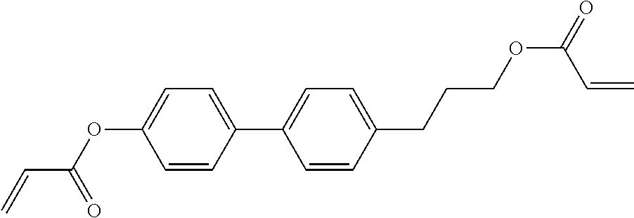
C1=CC(C2=CC=C(CCCOC(=O)C=C)C=C2)=CC=C1OC(=O)C=C
